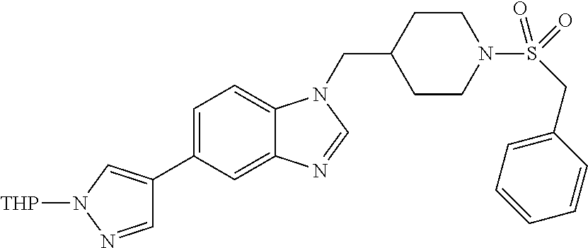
C(N1C2=CC=C(C3=CN([THP])N=C3)C=C2N=C1)C1CCN(S(=O)(CC2=CC=CC=C2)=O)CC1
